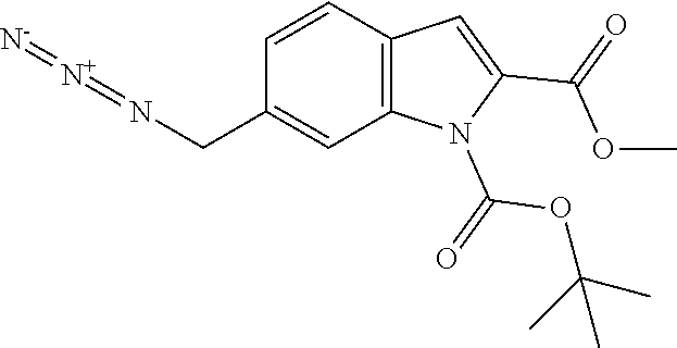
C1=CC(CN=[N+]=[N-])=CC2=C1C=C(C(OC)=O)N2C(OC(C)(C)C)=O
